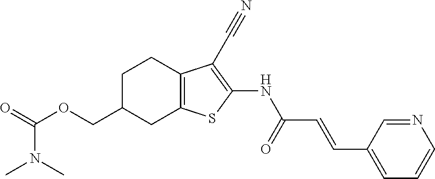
C1=CN=CC(C=CC(NC2=C(C#N)C3=C(S2)CC(COC(=O)N(C)C)CC3)=O)=C1
